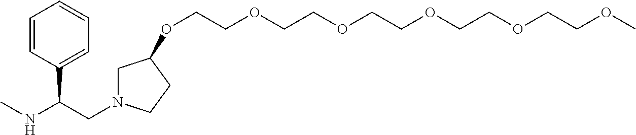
CNC(CN1CC(OCCOCCOCCOCCOCCOC)CC1)C1=CC=CC=C1
